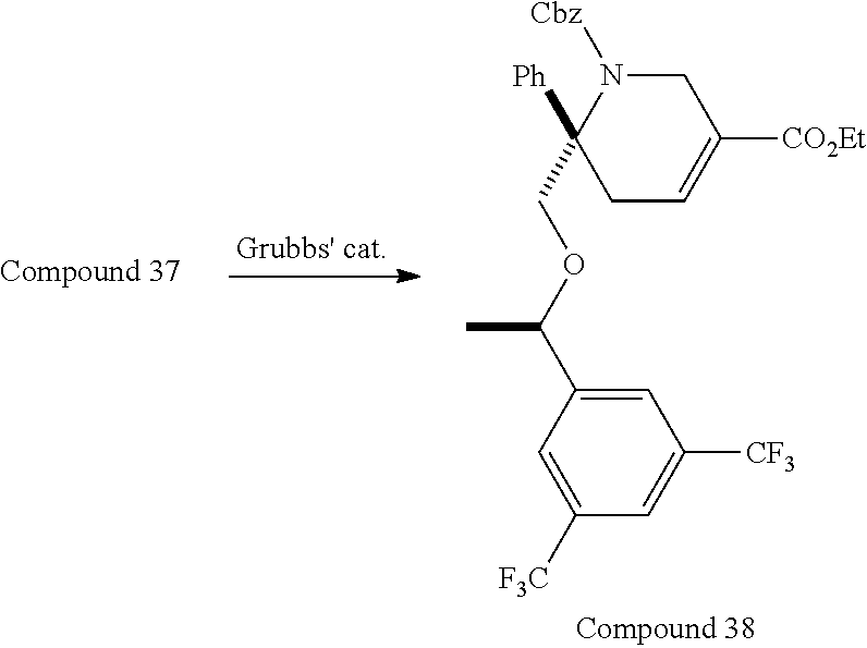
C1=C(C(OCC2([Ph])CC=C([CO2Et])CN2[Cbz])C)C=C([F3C])C=C1[CF3]
